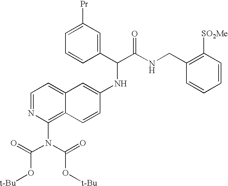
C1=NC(N(C(=O)O[t-Bu])C(=O)O[t-Bu])=C2C(=C1)C=C(NC(C(NCC1=C([SO2Me])C=CC=C1)=O)C1=CC([Pr])=CC=C1)C=C2
